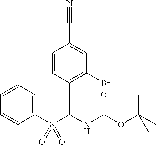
C1(Br)=C(C(S(C2=CC=CC=C2)(=O)=O)NC(OC(C)(C)C)=O)C=CC(C#N)=C1
